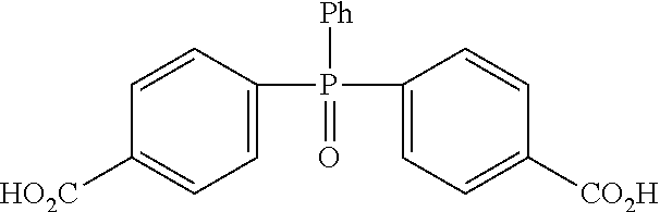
C1=CC(P(C2=CC=C([CO2H])C=C2)([Ph])=O)=CC=C1[HO2C]
